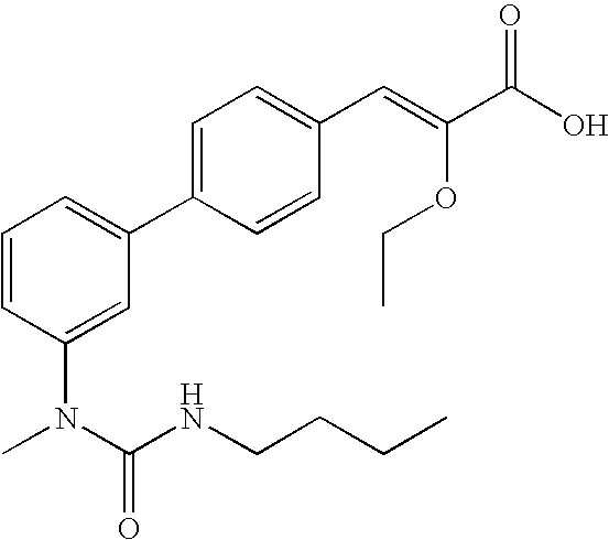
C1=CC(N(C(NCCCC)=O)C)=CC(C2=CC=C(C=C(C(O)=O)OCC)C=C2)=C1
